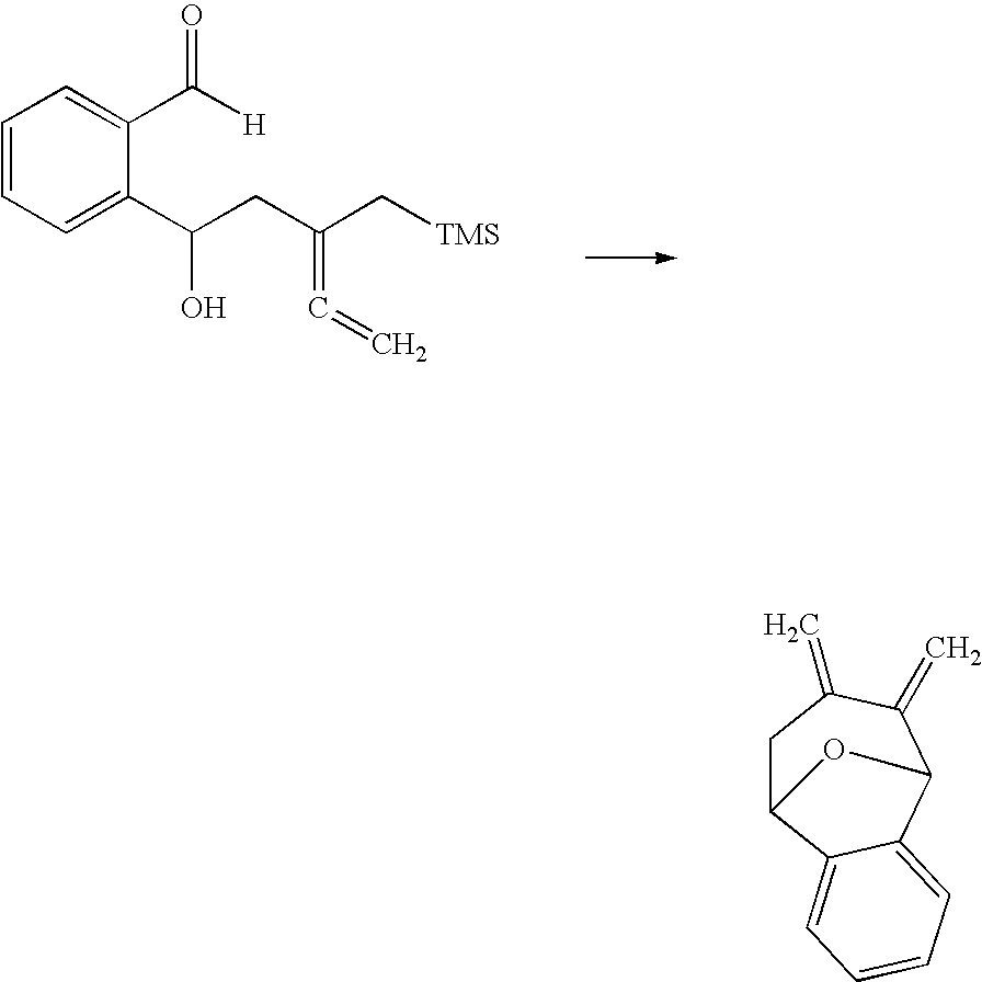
C1C2C3=CC=CC=C3C(C(=C)C1=C)O2.C1(C(CC(C[TMS])=C=C)O)=CC=CC=C1C([H])=O
